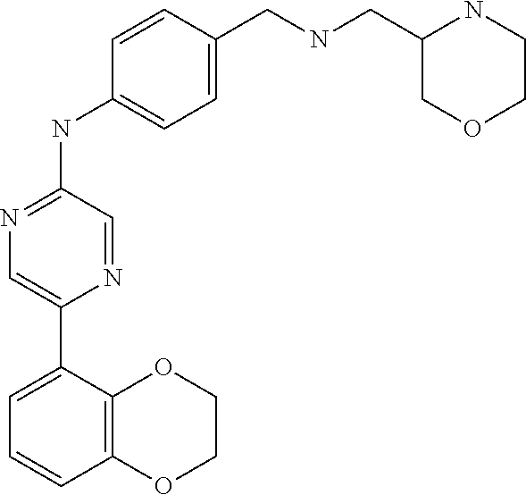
C1=C(C2=CN=C(NC3=CC=C(CNCC4COCCN4)C=C3)C=N2)C2=C(C=C1)OCCO2
